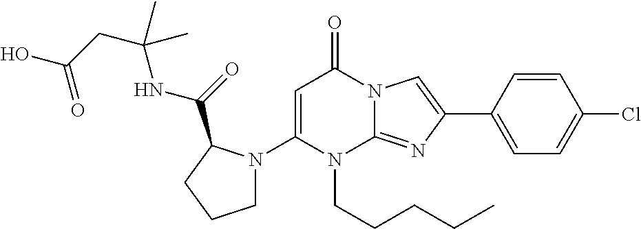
C1(N2CCCC2C(NC(CC(O)=O)(C)C)=O)=CC(=O)N2C(=NC(C3=CC=C(Cl)C=C3)=C2)N1CCCCC
